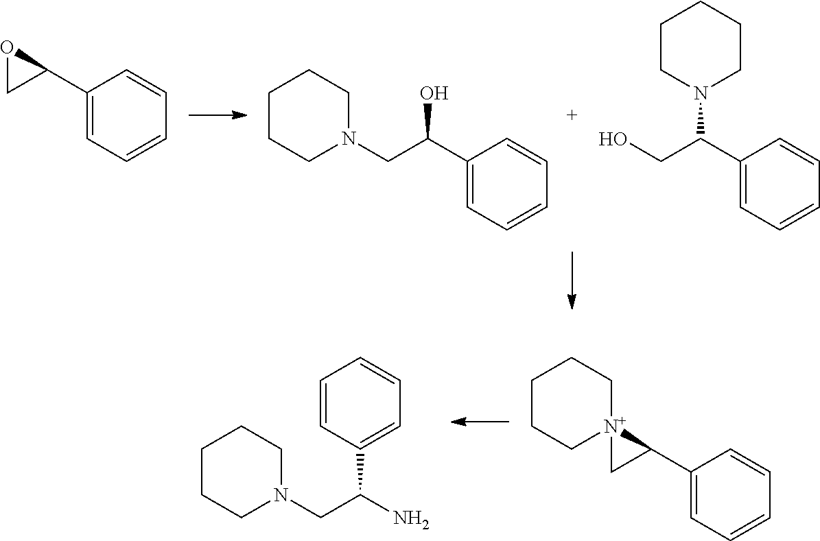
O1CC1C1=CC=CC=C1.C1CCN(CC(C2=CC=CC=C2)O)CC1.C(C(C1=CC=CC=C1)N1CCCCC1)O.C1CC[N+]2(CC1)CC2C1=CC=CC=C1.C1=CC(C(N)CN2CCCCC2)=CC=C1
